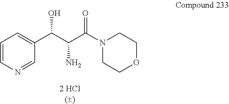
C1=CN=CC(C(C(C(N2CCOCC2)=O)N)O)=C1
